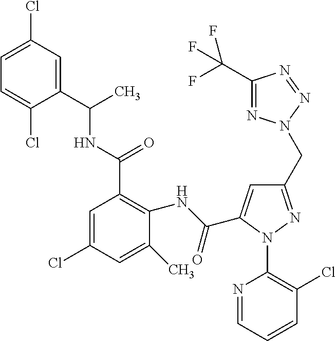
C1=C(Cl)C=C(C(NC(C2=C(NC(=O)C3=CC(CN4N=C(C(F)(F)F)N=N4)=NN3C3=C(Cl)C=CC=N3)C(C)=CC(Cl)=C2)=O)C)C(Cl)=C1
